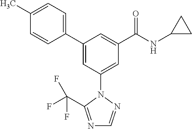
C1(C2=CC(N3N=CN=C3C(F)(F)F)=CC(C(NC3CC3)=O)=C2)=CC=C(C)C=C1
